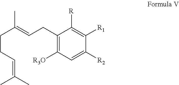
C1(CC=C(CCC=C(C)C)C)=C([R3O])C=C([R2])C([R1])=C1[R]
